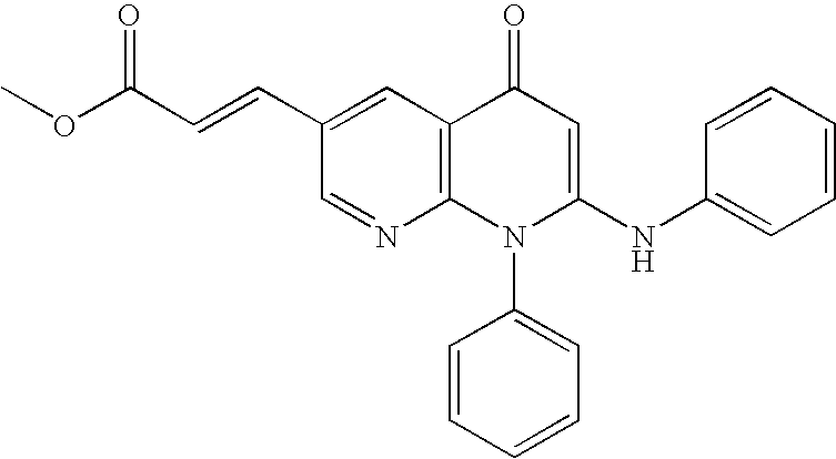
C1=NC2=C(C=C1C=CC(OC)=O)C(=O)C=C(NC1=CC=CC=C1)N2C1=CC=CC=C1
